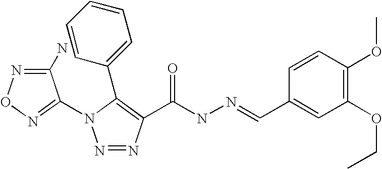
N1=C(N)C(N2N=NC(C(NN=CC3=CC(OCC)=C(OC)C=C3)=O)=C2C2=CC=CC=C2)=NO1
